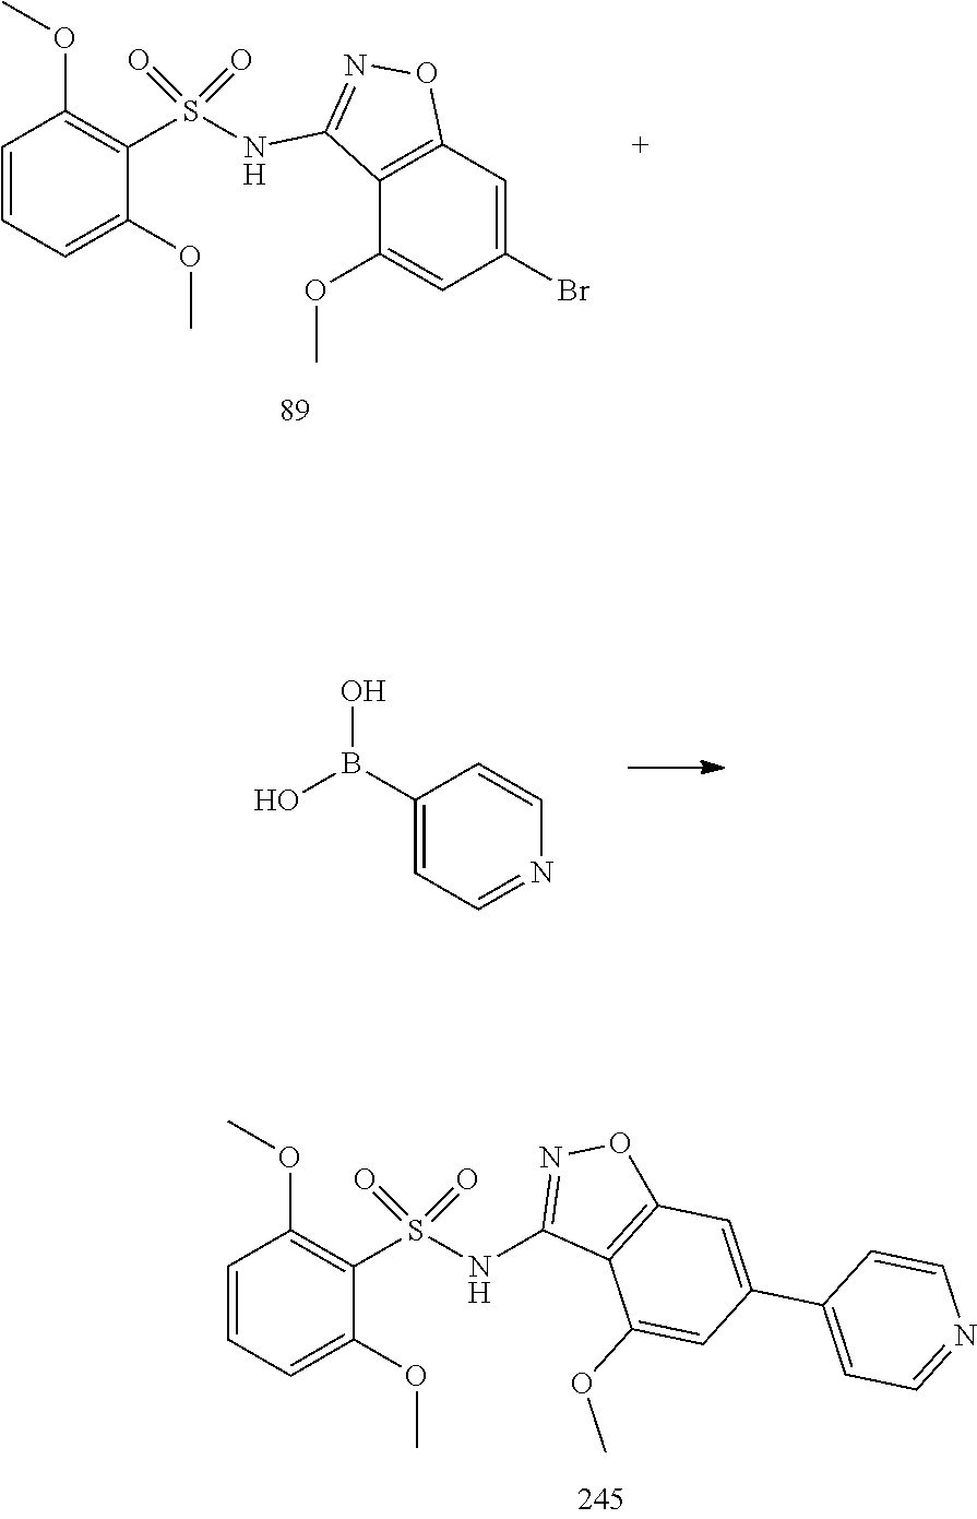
C1=CC=C(OC)C(S(=O)(=O)NC2=NOC3=C2C(OC)=CC(Br)=C3)=C1OC.C1(B(O)O)=CC=NC=C1.C1=CC=C(OC)C(S(=O)(=O)NC2=NOC3=C2C(OC)=CC(C2=CC=NC=C2)=C3)=C1OC
